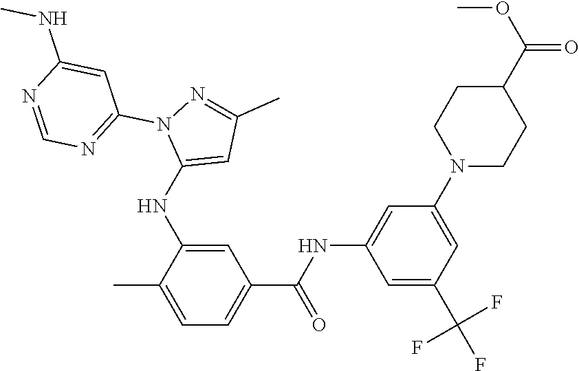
C1=C(NC2=CC(C)=NN2C2=NC=NC(NC)=C2)C(C)=CC=C1C(NC1=CC(N2CCC(C(OC)=O)CC2)=CC(C(F)(F)F)=C1)=O
